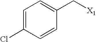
C1=C(Cl)C=CC(C[X1])=C1
